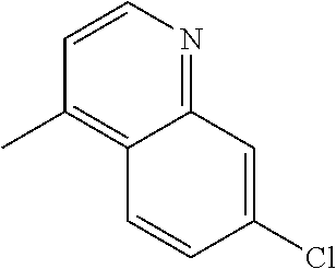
C1=CC(C)=C2C(=N1)C=C(Cl)C=C2
